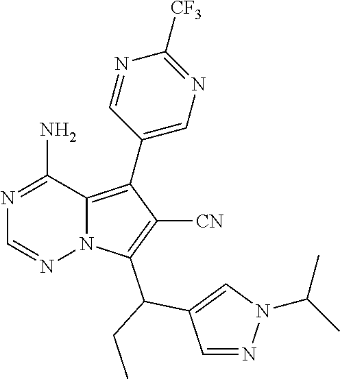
N1=C(N)C2=C(C3=CN=C([CF3])N=C3)C([CN])=C(C(C3=CN(C(C)C)N=C3)CC)N2N=C1
